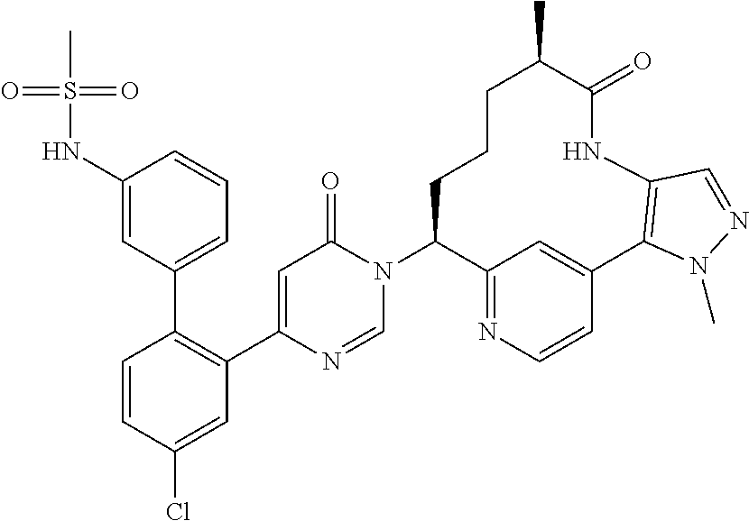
C12=NC=CC(=C1)C1=C(NC(=O)C(C)CCCC2N2C(=O)C=C(C3=C(C4=CC=CC(NS(C)(=O)=O)=C4)C=CC(Cl)=C3)N=C2)C=NN1C
